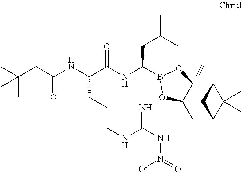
C12C3(C)C(CC(C1(C)C)C2)OB(C(NC(C(NC(=O)CC(C)(C)C)CCCNC(N[N+]([O-])=O)=N)=O)CC(C)C)O3
